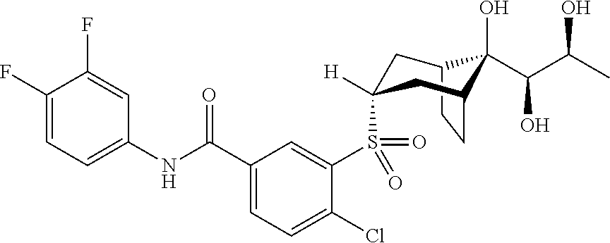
C1(F)=CC=C(NC(C2=CC=C(Cl)C(S(=O)(=O)C3([H])CC4C(O)(C(C(C)O)O)C(CC4)C3)=C2)=O)C=C1F
